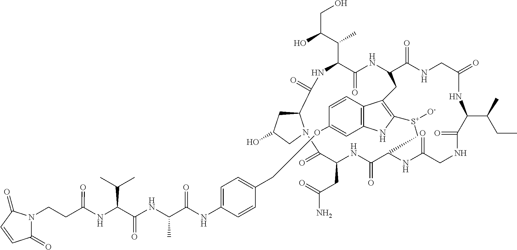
C12CC(O)CN1C(=O)C(CC(=O)N)NC(=O)C1NC(=O)CNC(=O)C(C(CC)C)NC(=O)CNC(=O)C(NC(=O)C(C(C)C(CO)O)NC2=O)CC2=C([S+]([O-])C1)NC1=C2C=CC(OCC2=CC=C(NC(=O)C(C)NC(C(C(C)C)NC(CCN3C(=O)C=CC3=O)=O)=O)C=C2)=C1
